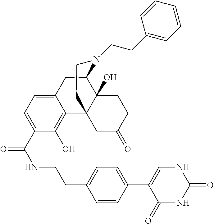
C12=CC=C(C(NCCC3=CC=C(C4=CNC(=O)NC4=O)C=C3)=O)C(O)=C1C13C(O)(C(C2)N(CCC2=CC=CC=C2)CC1)CCC(=O)C3
